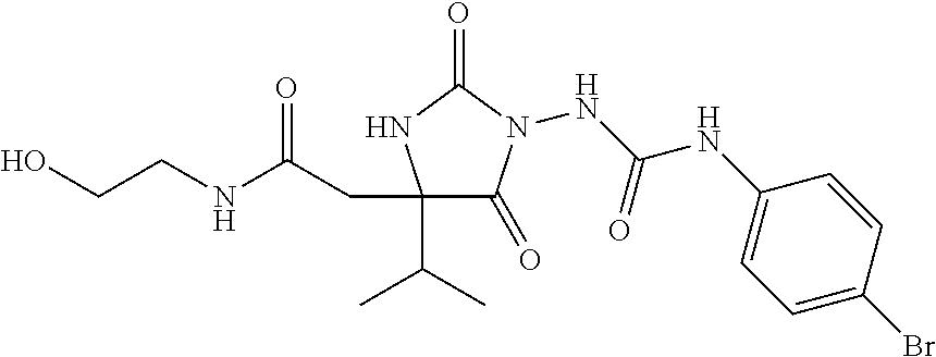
N(C(NC1=CC=C(Br)C=C1)=O)N1C(=O)C(C(C)C)(CC(=O)NCCO)NC1=O
